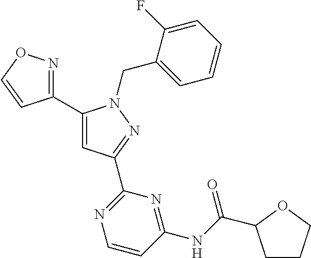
C1(C2=NOC=C2)=CC(C2=NC=CC(NC(=O)C3CCCO3)=N2)=NN1CC1=CC=CC=C1F
